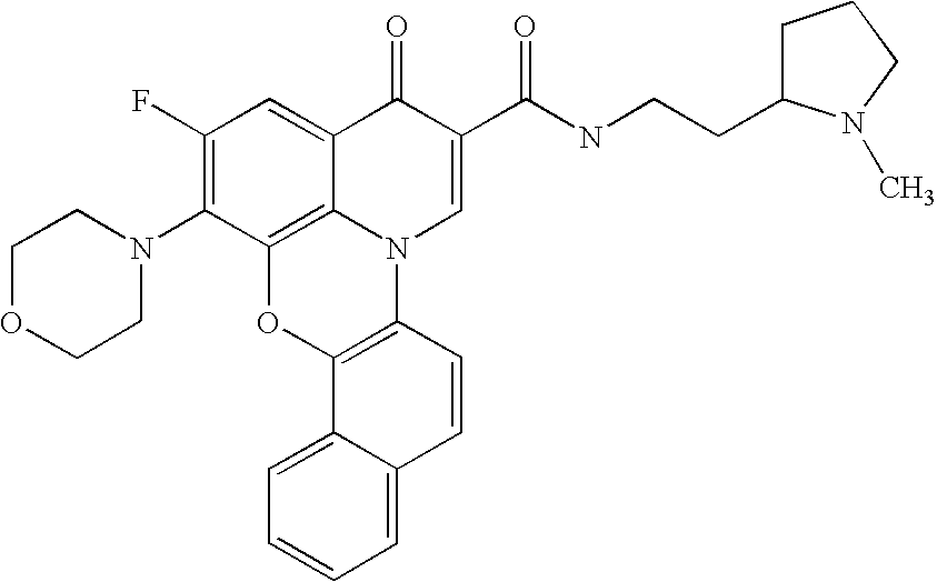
C1(F)=C(N2CCOCC2)C2=C3C(=C1)C(=O)C(C(NCCC1CCCN1C)=O)=CN3C1=C(O2)C2=CC=CC=C2C=C1
